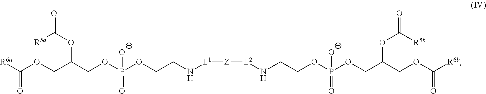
[Z]([L2]NCCOP(OCC(COC([R6b])=O)OC(=O)[R5b])([O-])=O)[L1]NCCOP(OCC(COC([R6a])=O)OC(=O)[R5a])([O-])=O
